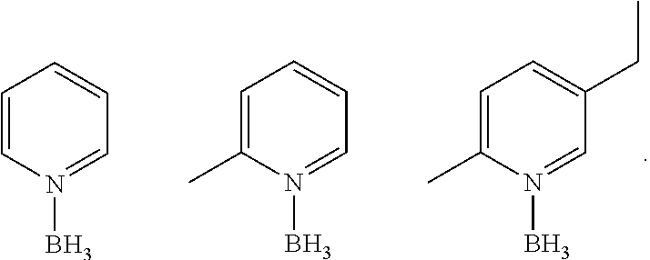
C1=CN(B)=CC=C1.C1=C(C)N(B)=CC=C1.C1=C(C)N(B)=CC(CC)=C1
